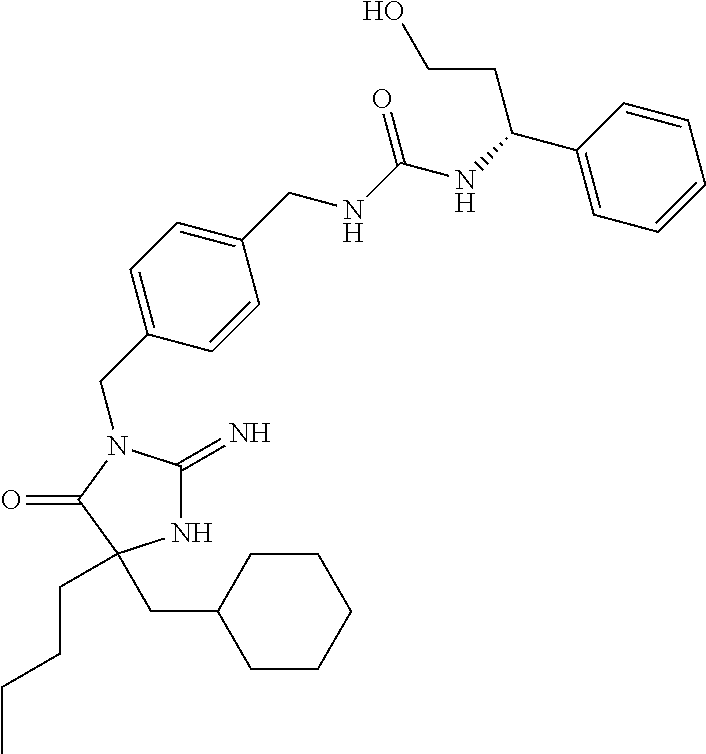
N1C(=N)N(CC2=CC=C(CNC(NC(C3=CC=CC=C3)CCO)=O)C=C2)C(=O)C1(CCCC)CC1CCCCC1
